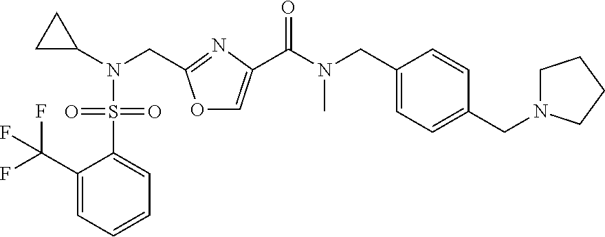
C1C(N(CC2=NC(C(N(CC3=CC=C(CN4CCCC4)C=C3)C)=O)=CO2)S(C2=CC=CC=C2C(F)(F)F)(=O)=O)C1
